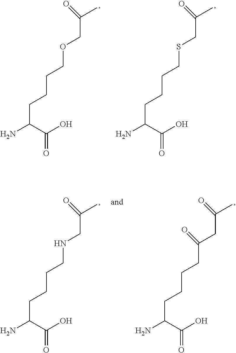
C(CC(N)C(O)=O)CCOCC(C)=O.C(CC(N)C(O)=O)CCSCC(C)=O.C(CC(N)C(O)=O)CCNCC(C)=O.C(CC(N)C(O)=O)CCC(CC(C)=O)=O
